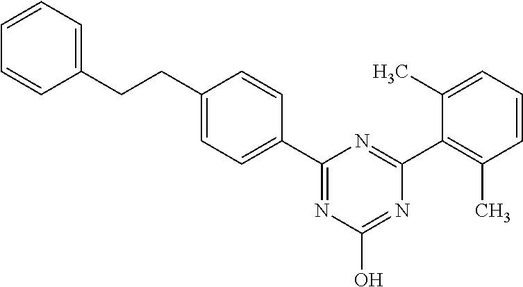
C1(C2=CC=C(CCC3=CC=CC=C3)C=C2)=NC(O)=NC(C2=C(C)C=CC=C2C)=N1
